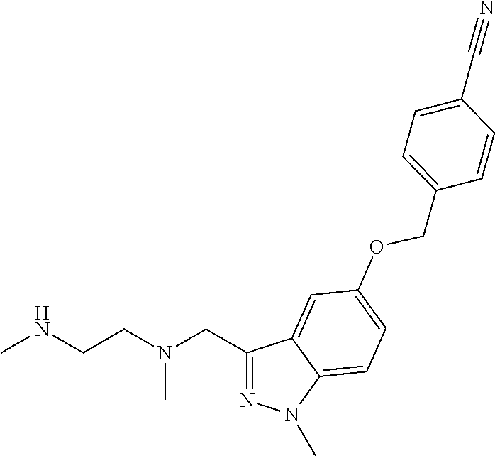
C1(CN(CCNC)C)=NN(C)C2=CC=C(OCC3=CC=C(C#N)C=C3)C=C12
